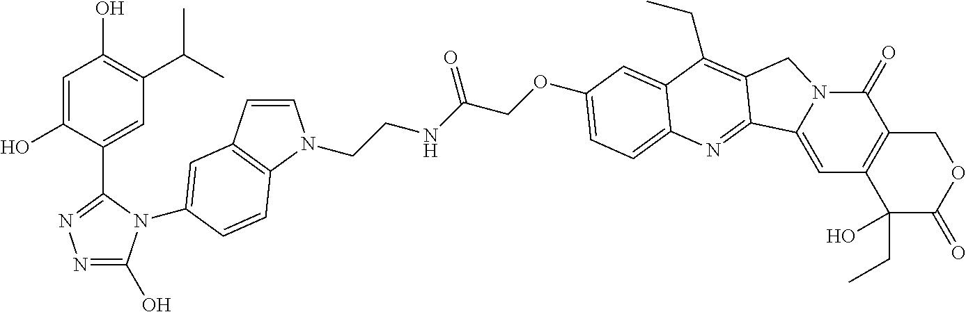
C1=C(O)C(C2=NN=C(O)N2C2=CC3=C(N(CCNC(COC4=CC=C5C(=C4)C(CC)=C4CN6C(=O)C7=C(C(CC)(O)C(=O)OC7)C=C6C4=N5)=O)C=C3)C=C2)=CC(C(C)C)=C1O
